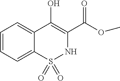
C1=CC=C2C(=C1)C(O)=C(C(OC)=O)NS2(=O)=O
